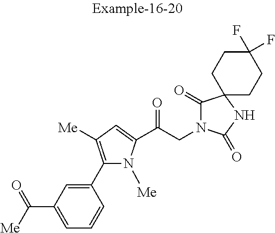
C1=C(C([Me])=O)C=C(C2=C([Me])C=C(C(CN3C(=O)C4(NC3=O)CCC(F)(F)CC4)=O)N2[Me])C=C1
